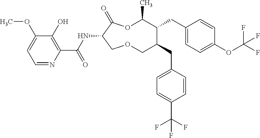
C1(O)=C(C(NC2C(=O)OC(C)C(CC3=CC=C(OC(F)(F)F)C=C3)C(CC3=CC=C(C(F)(F)F)C=C3)COC2)=O)N=CC=C1OC
